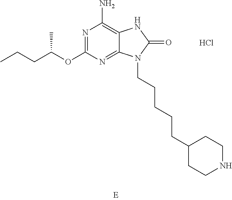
N1=C(OC(CCC)C)N=C2C(=C1N)NC(=O)N2CCCCCC1CCNCC1.Cl
